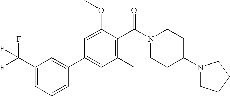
C1(C(F)(F)F)=CC=CC(C2=CC(C)=C(C(N3CCC(N4CCCC4)CC3)=O)C(OC)=C2)=C1
